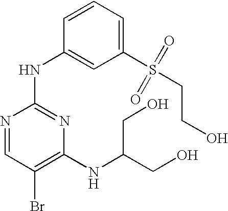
N1=CC(Br)=C(NC(CO)CO)N=C1NC1=CC(S(=O)(=O)CCO)=CC=C1
